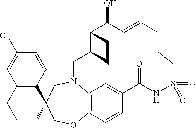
C12=C(C=CC(Cl)=C1)C1(CCC2)COC2=C3N(C1)CC1C(C(O)C=CCCCS(=O)(=O)NC(=O)C(=C3)C=C2)CC1
